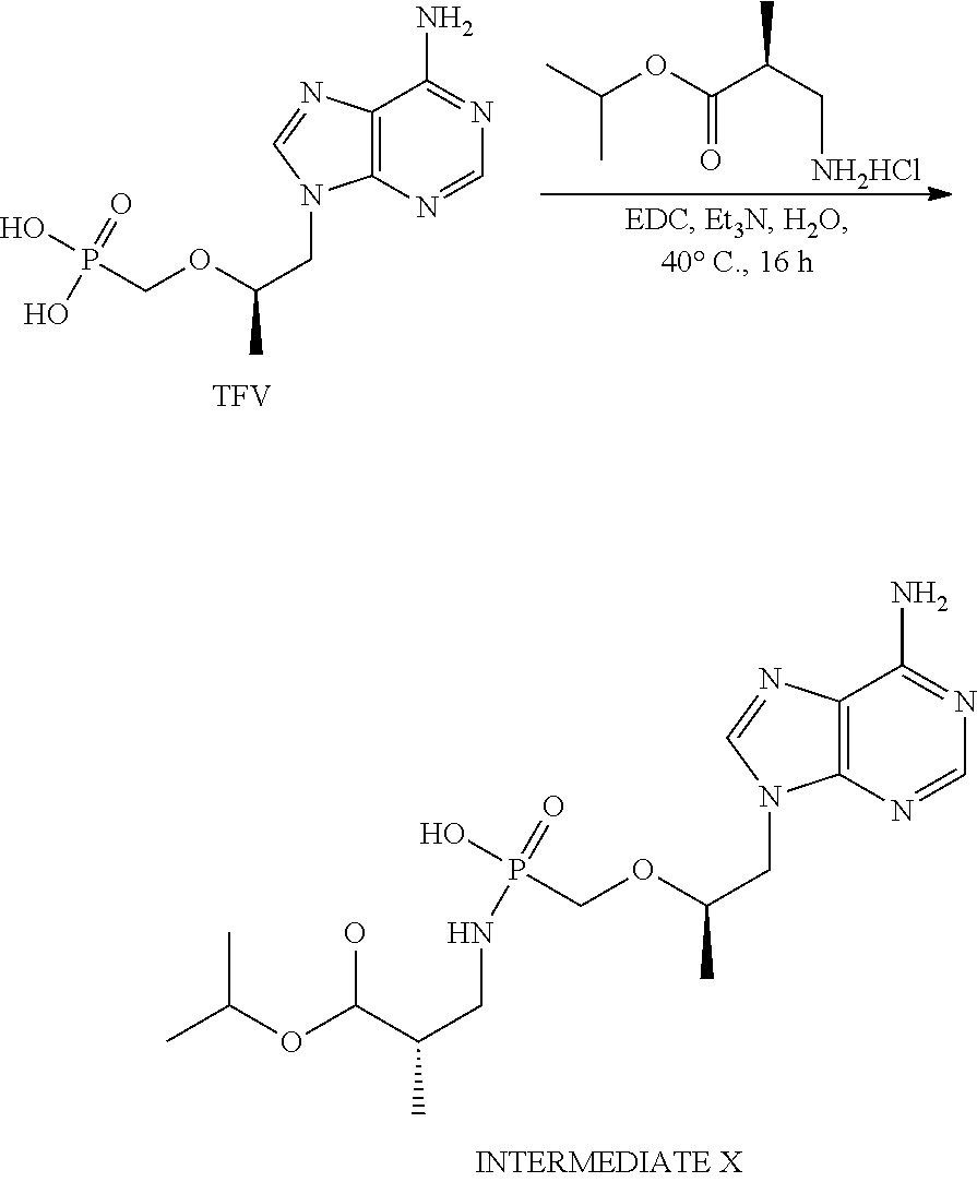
C(C(C(OC(C)C)O)C)NP(COC(CN1C2=C(C(N)=NC=N2)N=C1)C)(O)=O.CC(C[NH2HCl])C(OC(C)C)=O.C12=C(N=CN=C1N)N(CC(OCP(O)(O)=O)C)C=N2.[TFV]
